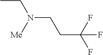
CCN(CCC(F)(F)F)[Me]
